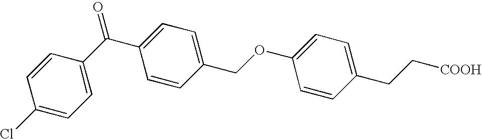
C1(CC[COOH])=CC=C(OCC2=CC=C(C(C3=CC=C(Cl)C=C3)=O)C=C2)C=C1
